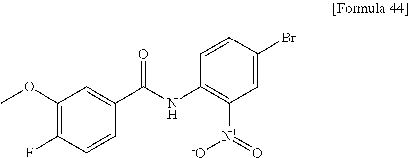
C1(OC)=C(F)C=CC(C(NC2=C([N+](=O)[-O])C=C(Br)C=C2)=O)=C1
